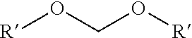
[R]OCO[R]
